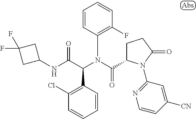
C1=CC(N(C(=O)C2CCC(=O)N2C2=NC=CC([CN])=C2)C(C(NC2CC(F)(F)C2)=O)C2=C(Cl)C=CC=C2)=C(F)C=C1
